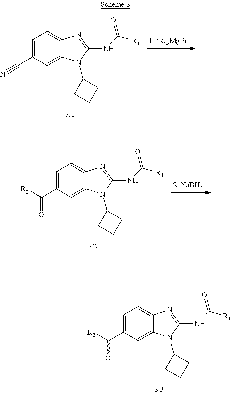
C1=C(C([R2])O)C=C2C(=C1)N=C(NC([R1])=O)N2C1CCC1.C1=C(C#N)C=C2C(=C1)N=C(NC([R1])=O)N2C1CCC1.C1=C(C([R2])=O)C=C2C(=C1)N=C(NC([R1])=O)N2C1CCC1
